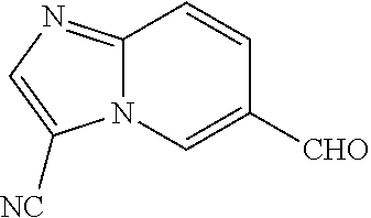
C12=NC=C([NC])N1C=C([CHO])C=C2
